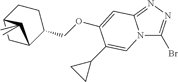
N12C(Br)=NN=C1C=C(OCC1CCC3CC1C3(C)C)C(C1CC1)=C2
